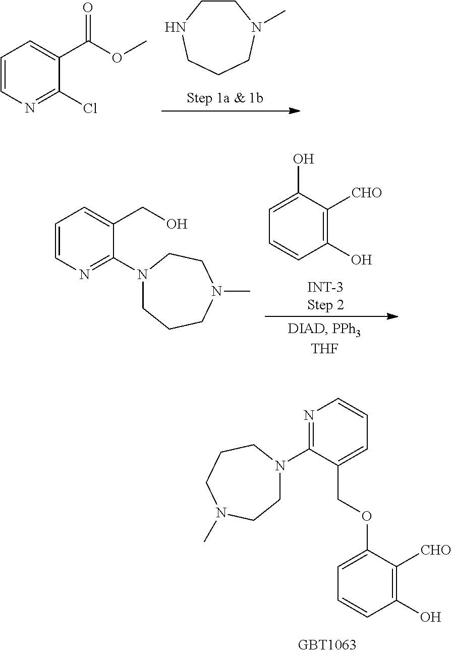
C1CNCCCN1C.C1=CN=C(Cl)C(C(=O)OC)=C1.C1(O)=C([CHO])C(O)=CC=C1.[INT-3Step 2].C1=CN=C(N2CCCN(C)CC2)C(CO)=C1.C1N(C2=NC=CC=C2COC2=CC=CC(O)=C2[CHO])CCCN(C)C1
